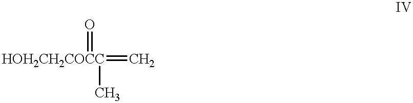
[HOH2CH2COCC](=C)(=O)C
